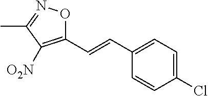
C1(C=CC2=CC=C(Cl)C=C2)=C([O2N])C(C)=NO1
